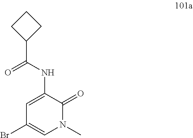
C1C(C(=O)NC2=CC(Br)=CN(C)C2=O)CC1
